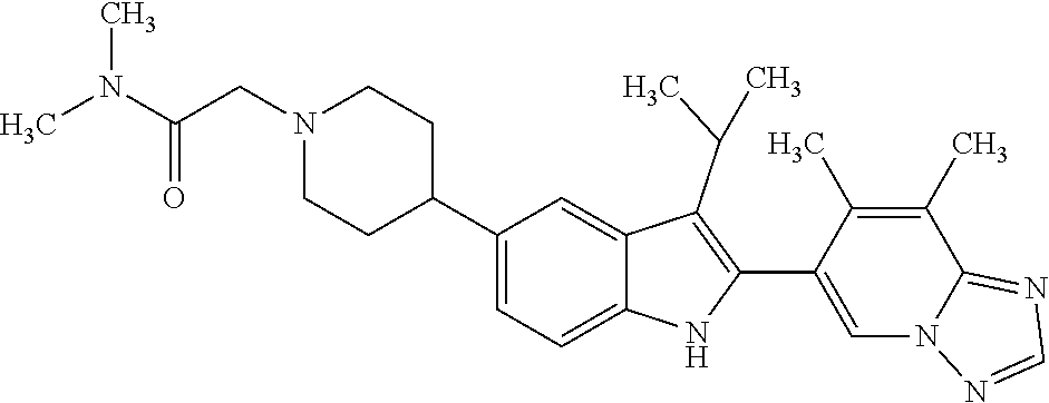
C1N(CC(N(C)C)=O)CCC(C2=CC=C3C(=C2)C(C(C)C)=C(C2=CN4C(=NC=N4)C(C)=C2C)N3)C1
